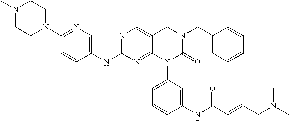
N1(C)CCN(C2=NC=C(NC3=NC=C4C(=N3)N(C3=CC=CC(NC(C=CCN(C)C)=O)=C3)C(=O)N(CC3=CC=CC=C3)C4)C=C2)CC1
